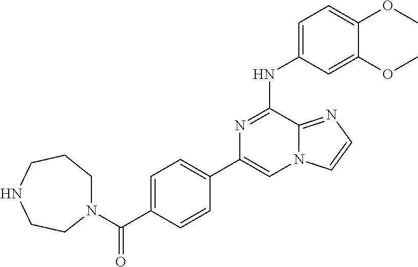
C1=C(NC2=NC(C3=CC=C(C(N4CCCNCC4)=O)C=C3)=CN3C2=NC=C3)C=C(OC)C(OC)=C1
